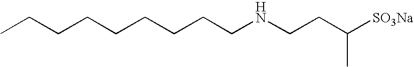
CCCCCCCCCNCCC([SO3Na])C
